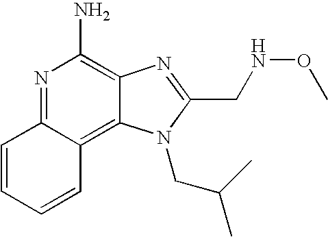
N1=C2C(=C3C(=C1N)N=C(CNOC)N3CC(C)C)C=CC=C2
